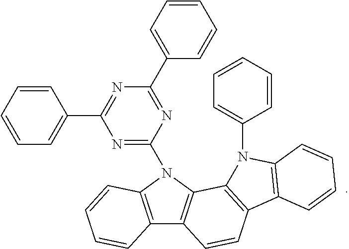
N1(C2=NC(C3=CC=CC=C3)=NC(C3=CC=CC=C3)=N2)C2=C(C3=C1C1=C(C=C3)C3=C(N1C1=CC=CC=C1)C=CC=C3)C=CC=C2
